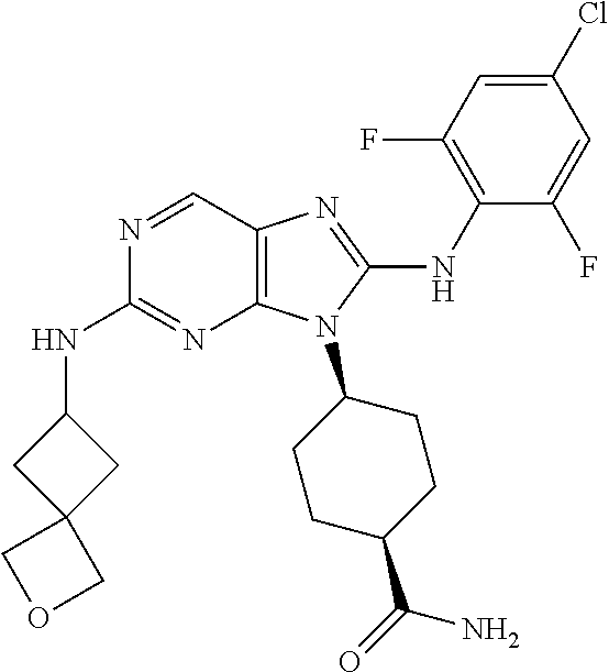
N1=CC2=C(N=C1NC1CC3(C1)COC3)N(C1CCC(C(=O)N)CC1)C(NC1=C(F)C=C(Cl)C=C1F)=N2
